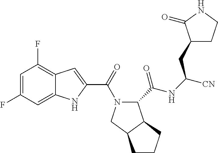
C1=C(F)C=C2C(=C1F)C=C(C(=O)N1C(C(NC([CN])CC3CCNC3=O)=O)C3C(C1)CCC3)N2
